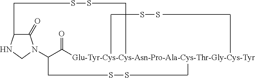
C1(=O)C(CSSC)NCN1C(C([Glu-Tyr-Cys-Cys-Asn-Pro-Ala-Cys-Thr-Gly-Cys-Tyr])=O)CSSC.SS
